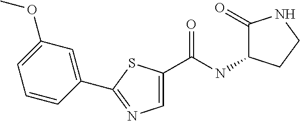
C1=C(C(=O)NC2C(=O)NCC2)SC(C2=CC(OC)=CC=C2)=N1
